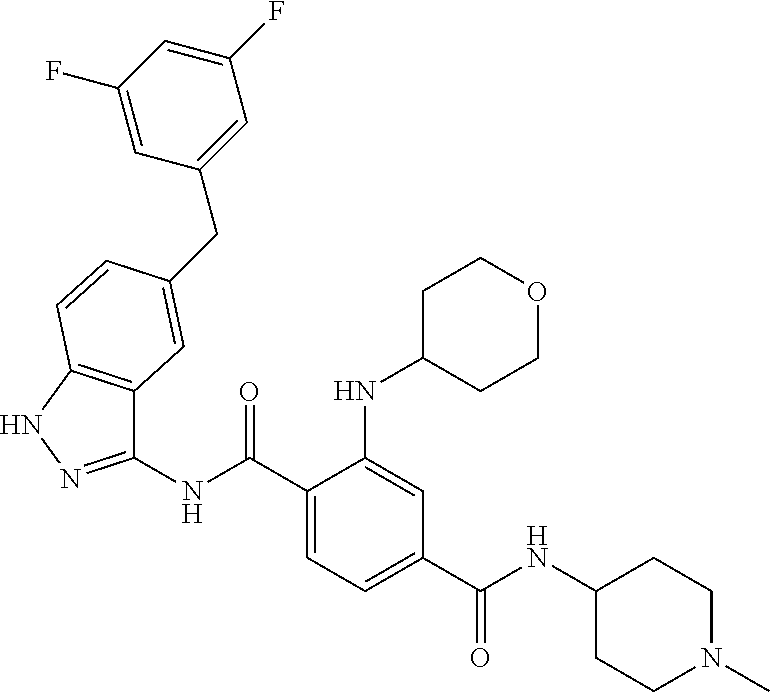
C1(NC(=O)C2=CC=C(C(NC3=NNC4=C3C=C(CC3=CC(F)=CC(F)=C3)C=C4)=O)C(NC3CCOCC3)=C2)CCN(C)CC1
